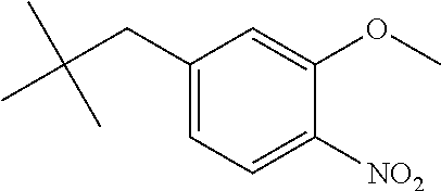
CC(CC1=CC=C([NO2])C(OC)=C1)(C)C
